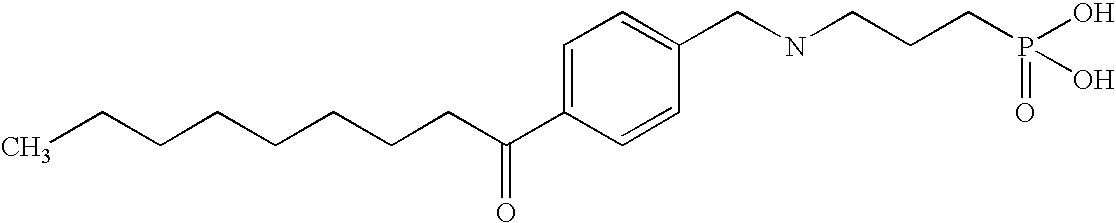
C(CCCCCC(C1=CC=C(CNCCCP(=O)(O)O)C=C1)=O)CC
